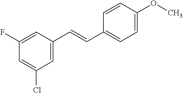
C(C1=CC=C(OC)C=C1)=CC1=CC(Cl)=CC(F)=C1
